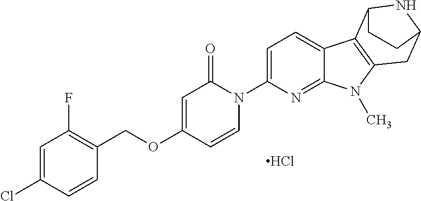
Cl.O(C1=CC(=O)N(C2=CC=C3C(=N2)N(C)C2=C3C3NC(C2)CC3)C=C1)CC1=C(F)C=C(Cl)C=C1
